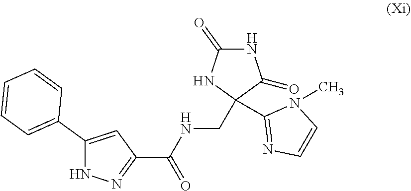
C1(C2=CC=CC=C2)=CC(C(NCC2(C3=NC=CN3C)NC(=O)NC2=O)=O)=NN1
